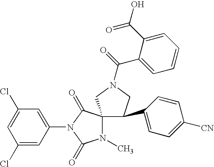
ClC1=CC(Cl)=CC(N2C(=O)C3(N(C)C2=O)C(C2=CC=C([CN])C=C2)CN(C(C2=CC=CC=C2C(O)=O)=O)C3)=C1
